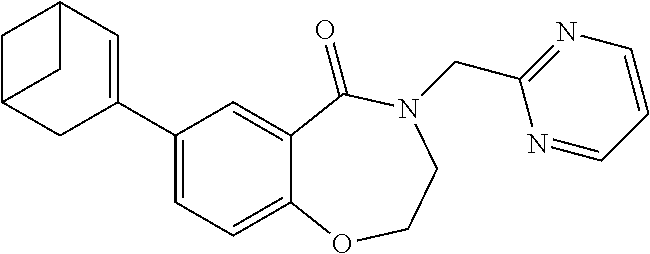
C1(C2=CC3CC(C2)C3)=CC=C2C(=C1)C(=O)N(CC1=NC=CC=N1)CCO2
